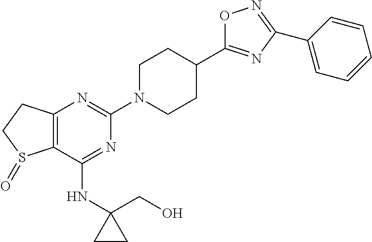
C1(NC2(CO)CC2)=NC(N2CCC(C3=NC(C4=CC=CC=C4)=NO3)CC2)=NC2=C1S(=O)CC2
